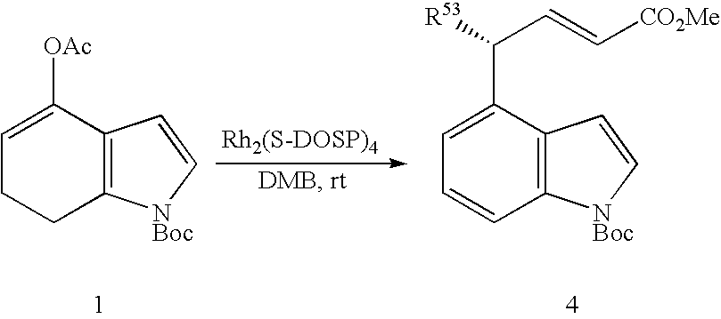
C1=C([OAc])C2=C(CC1)[NBoc]C=C2.C1=C(C([R53])C=C[CO2Me])C2=C(C=C1)[NBoc]C=C2.[Rh2(S-DOSP)4]
